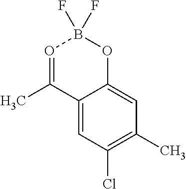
C12=CC(Cl)=C(C)C=C1OB(F)(F)O=C2C
